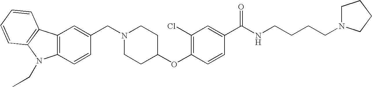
C1(CN2CCC(OC3=C(Cl)C=C(C(=O)NCCCCN4CCCC4)C=C3)CC2)=CC2=C(C=C1)N(CC)C1=C2C=CC=C1
